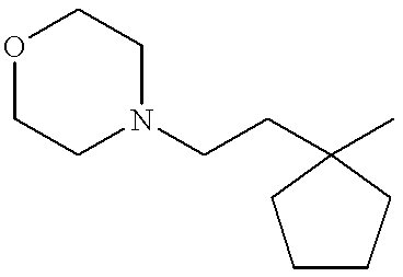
C1CCC(CCN2CCOCC2)(C)C1
